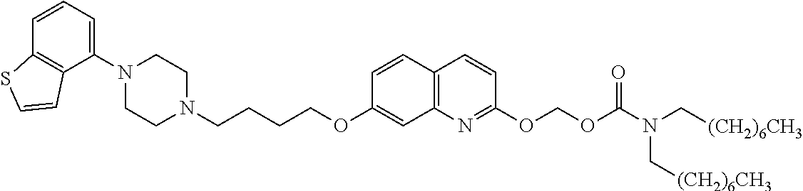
C1N(C2=CC=CC3=C2C=CS3)CCN(CCCCOC2=CC3=C(C=C2)C=CC(OCOC(=O)N(C[(CH2)6CH3])C[(CH2)6CH3])=N3)C1
